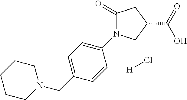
N1(CC2=CC=C(N3C(=O)CC(C(=O)O)C3)C=C2)CCCCC1.[H]Cl
